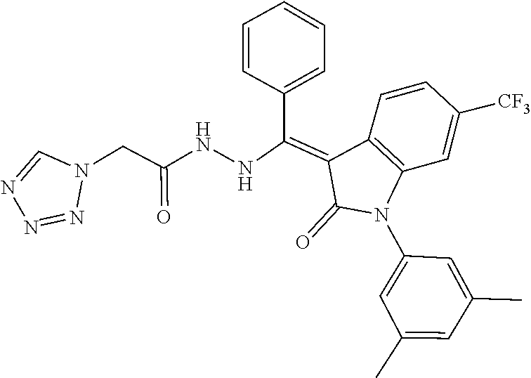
C1=C(C)C=C(C)C=C1N1C2=C(C=CC([CF3])=C2)C(=C(C2=CC=CC=C2)NNC(=O)CN2N=NN=C2)C1=O
